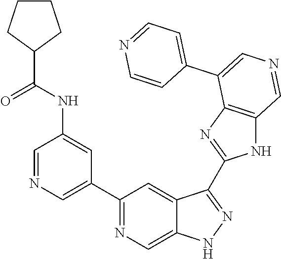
C1(C2=CN=CC(NC(C3CCCC3)=O)=C2)=NC=C2C(=C1)C(C1=NC3=C(N1)C=NC=C3C1=CC=NC=C1)=NN2
